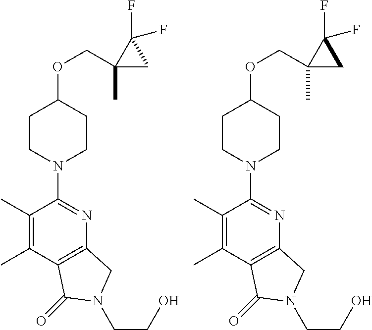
C(OC1CCN(C2=NC3=C(C(=O)N(CCO)C3)C(C)=C2C)CC1)C1(C)CC1(F)F.C(OC1CCN(C2=NC3=C(C(=O)N(CCO)C3)C(C)=C2C)CC1)C1(C)CC1(F)F
